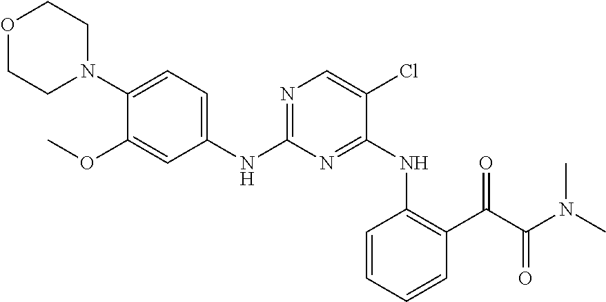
C1(N2CCOCC2)=CC=C(NC2=NC=C(Cl)C(NC3=C(C(C(N(C)C)=O)=O)C=CC=C3)=N2)C=C1OC
